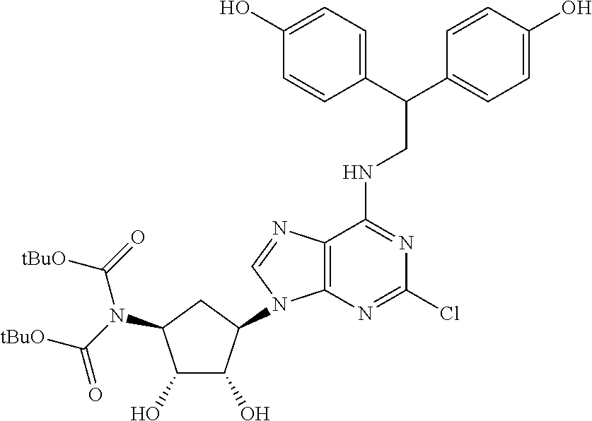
C1(O)C(O)C(N2C3=C(C(NCC(C4=CC=C(O)C=C4)C4=CC=C(O)C=C4)=NC(Cl)=N3)N=C2)CC1N(C(=O)[tBuO])C(=O)[tBuO]
